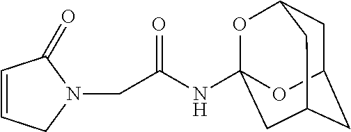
C1=CCN(CC(NC23OC4CC(CC(C2)C4)O3)=O)C1=O
